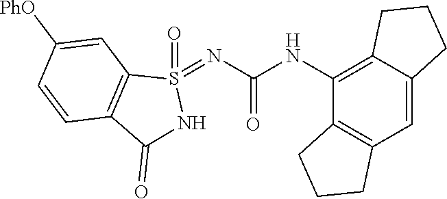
C12=C(C=C3C(=C1NC(=O)N=S1(=O)C4=C(C(=O)N1)C=CC([PhO])=C4)CCC3)CCC2
